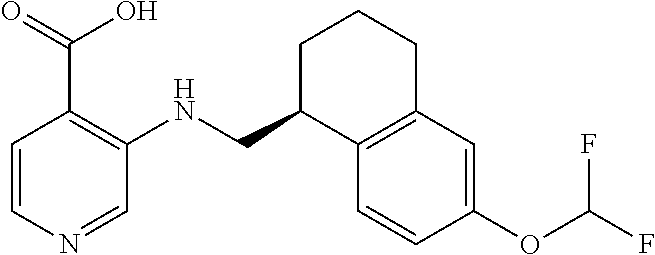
C1=CC(OC(F)F)=CC2=C1C(CNC1=C(C(O)=O)C=CN=C1)CCC2
